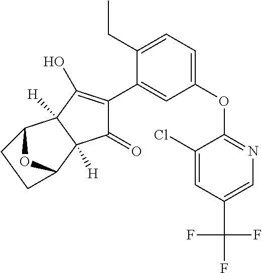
C1(=O)C(C2=CC(OC3=NC=C(C(F)(F)F)C=C3Cl)=CC=C2CC)=C(O)C2([H])C1([H])C1OC2CC1
